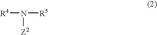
[R4]N([R5])[Z2]
